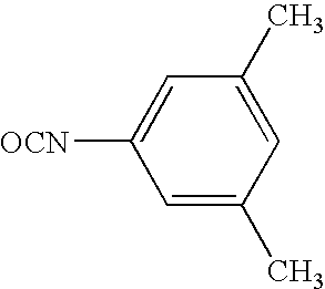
C1=C(C)C=C(C)C=C1[OCN]
